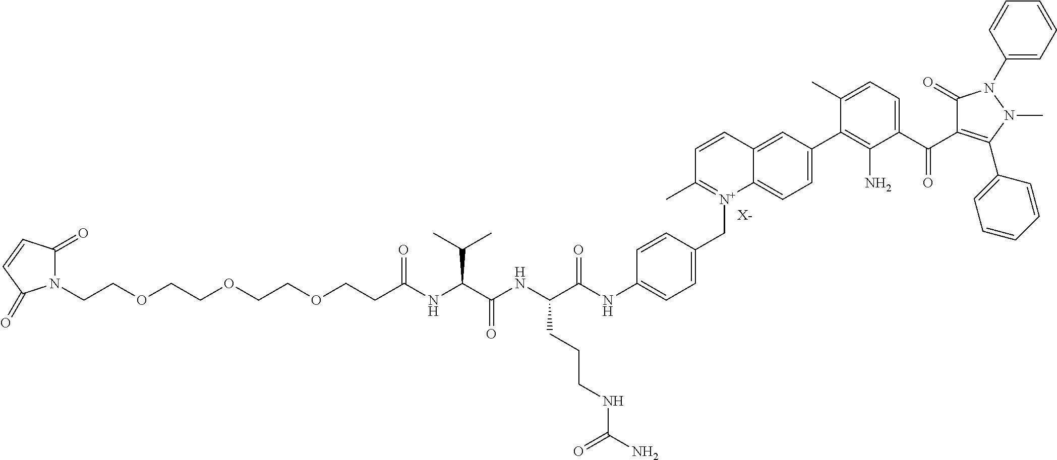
[X-].N1(CCOCCOCCOCCC(NC(C(NC(C(NC2=CC=C(C[N+]3=C(C)C=CC4=CC(C5=C(N)C(C(=O)C6=C(C7=CC=CC=C7)N(C)N(C7=CC=CC=C7)C6=O)=CC=C5C)=CC=C34)C=C2)=O)CCCNC(N)=O)=O)C(C)C)=O)C(=O)C=CC1=O
